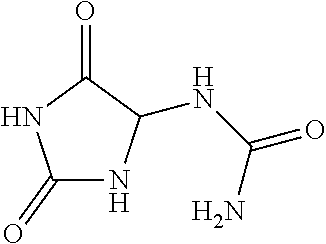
C1(=O)NC(NC(=O)N)C(=O)N1
